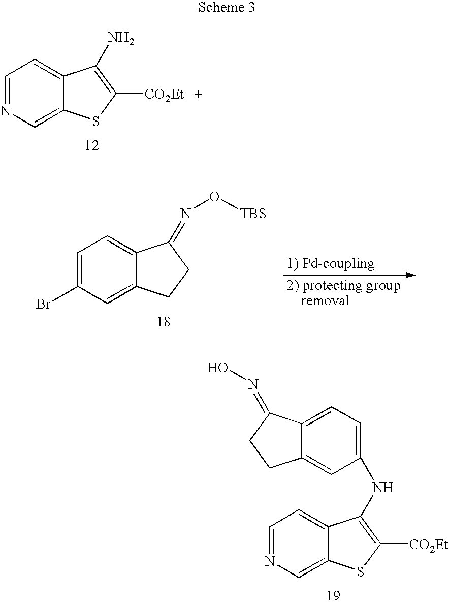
C1=NC=C2C(=C1)C(N)=C([CO2Et])S2.C1=NC=C2C(=C1)C(NC1=CC=C3C(=C1)CCC3=NO)=C([CO2Et])S2.C1=C(Br)C=C2C(=C1)C(=NO[TBS])CC2
